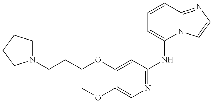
N1(CCCOC2=CC(NC3=CC=CC4=NC=CN34)=NC=C2OC)CCCC1
